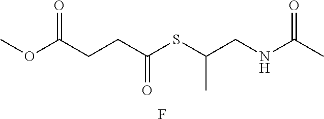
COC(CCC(SC(CNC(C)=O)C)=O)=O.F
